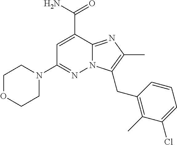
C1OCCN(C2=NN3C(=NC(C)=C3CC3=C(C)C(Cl)=CC=C3)C(C(=O)N)=C2)C1
